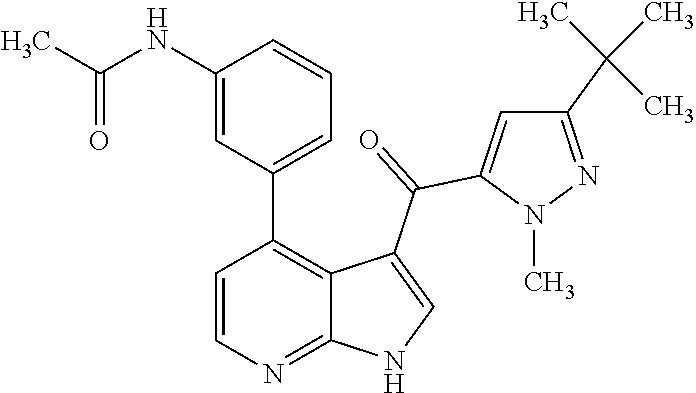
C1=CN=C2C(=C1C1=CC=CC(NC(=O)C)=C1)C(C(=O)C1=CC(C(C)(C)C)=NN1C)=CN2
